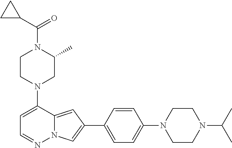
N1(C2=CC=NN3C2=CC(C2=CC=C(N4CCN(C(C)C)CC4)C=C2)=C3)CC(C)N(C(C2CC2)=O)CC1
